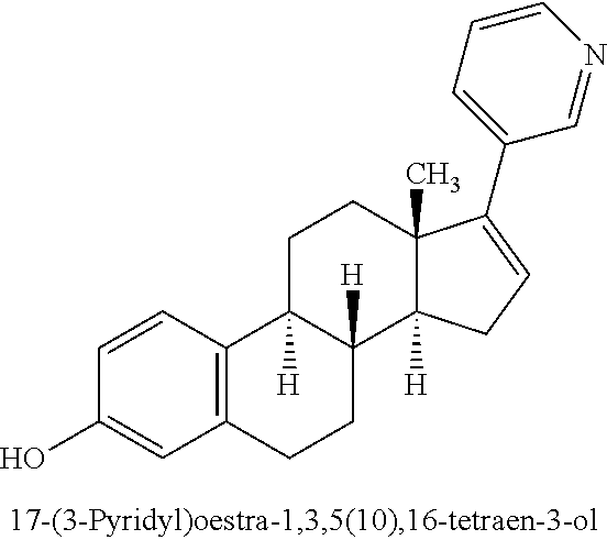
C1=CC2=C(C=C1O)CCC1([H])C2([H])CCC2(C)C1([H])CC=C2C1=CC=CN=C1
